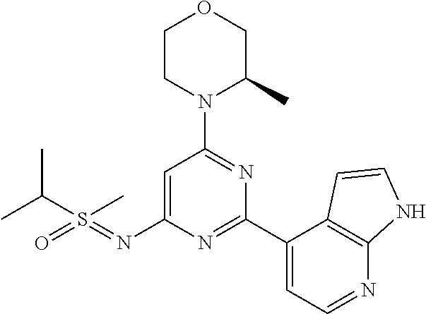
O1CCN(C2=NC(C3=CC=NC4=C3C=CN4)=NC(N=S(=O)(C(C)C)C)=C2)C(C)C1
